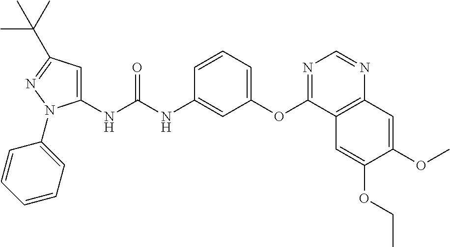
C1(NC(NC2=CC(OC3=NC=NC4=C3C=C(OCC)C(OC)=C4)=CC=C2)=O)=CC(C(C)(C)C)=NN1C1=CC=CC=C1
